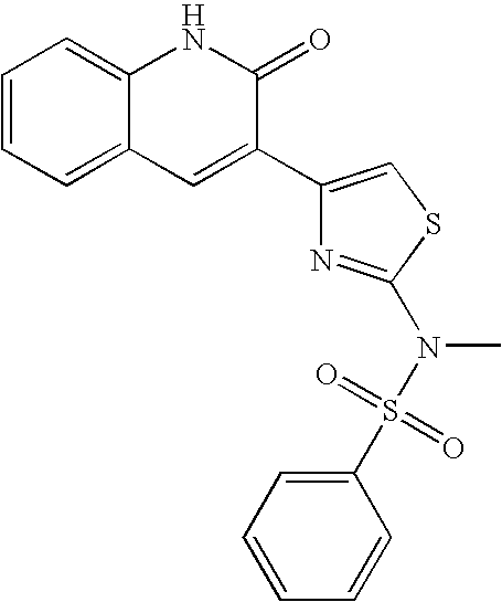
C1=CC=C2C(=C1)NC(=O)C(C1=CSC(N(S(=O)(=O)C3=CC=CC=C3)C)=N1)=C2
